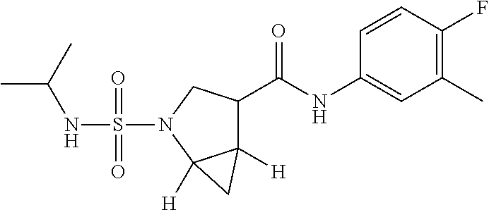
C12([H])C(C(NC3=CC(C)=C(F)C=C3)=O)CN(S(NC(C)C)(=O)=O)C1([H])C2
